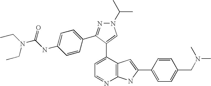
C1=C(C2=CN(C(C)C)N=C2C2=CC=C(NC(=O)N(CC)CC)C=C2)C2=C(N=C1)NC(C1=CC=C(CN(C)C)C=C1)=C2
